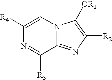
C1([R4])=CN2C(=NC([R2])=C2[OR1])C([R3])=N1
